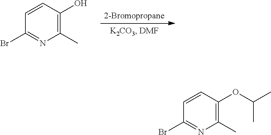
C1=CC(OC(C)C)=C(C)N=C1Br.C1=CC(O)=C(C)N=C1Br
